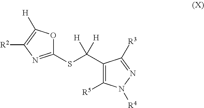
S(C([H])([H])C1=C([R5])N([R4])N=C1[R3])C1=NC([R2])=C([H])O1
